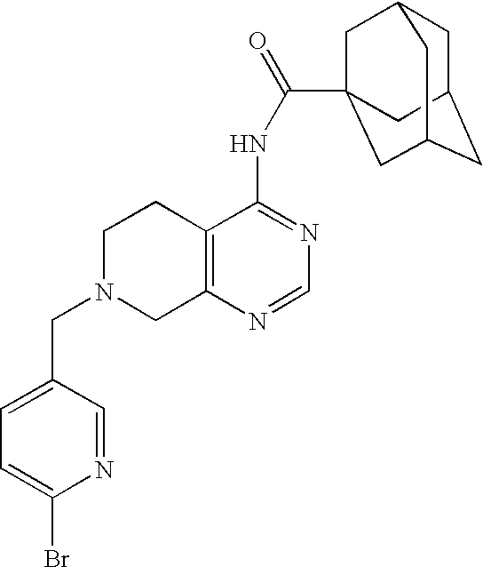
C1N(CC2=CC=C(Br)N=C2)CC2=C(C1)C(NC(=O)C13CC4CC(CC(C1)C4)C3)=NC=N2
